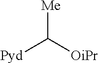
[Me]C([OiPr])[Pyd]
